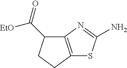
C12=C(N=C(N)S1)C(C(=O)[EtO])CC2
